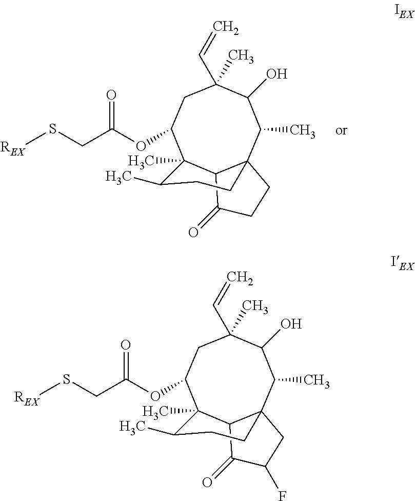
C1(C)(C=C)CC(OC(=O)CS[REX])C2(C)C3C(C(C)C1O)(CCC3=O)CCC2C.C1(C)(C=C)CC(OC(=O)CS[REX])C2(C)C3C(C(C)C1O)(CC(F)C3=O)CCC2C
